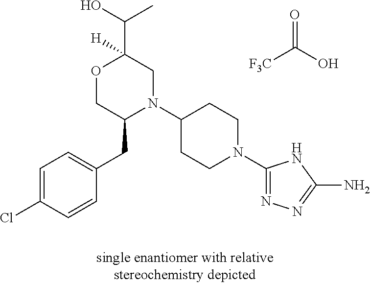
[F3C]C(O)=O.C1=C(Cl)C=CC(CC2N(C3CCN(C4=NN=C(N)N4)CC3)CC(C(O)C)([H])OC2)=C1
